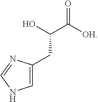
C1=C(CC(O)C([OH])=O)N=CN1
